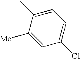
C1=C([Me])C(C)=CC=C1Cl
